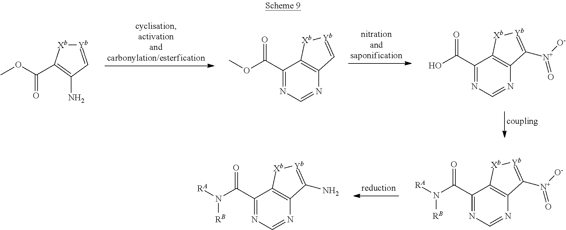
[Yb]1=CC(N)=C(C(=O)OC)[Xb]1.C1(C(=O)OC)=NC=NC2=C1[Xb][Yb]=C2.C1(C(=O)O)=NC=NC2=C1[Xb][Yb]=C2[N+](=O)[O-].C1(C(=O)N([RB])[RA])=NC=NC2=C1[Xb][Yb]=C2[N+](=O)[O-].C1(C(=O)N([RB])[RA])=NC=NC2=C1[Xb][Yb]=C2N
